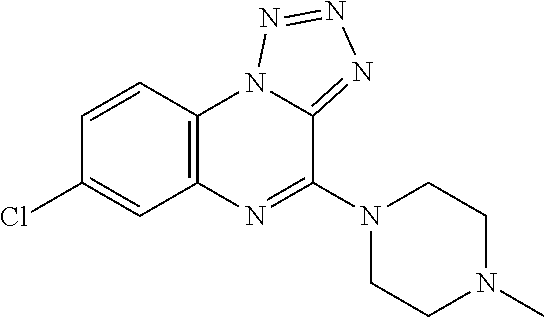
C1(Cl)=CC2=C(C=C1)N1C(=NN=N1)C(N1CCN(C)CC1)=N2
